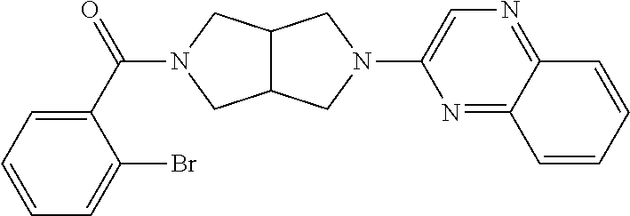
C12C(CN(C(C3=CC=CC=C3Br)=O)C1)CN(C1=CN=C3C(=N1)C=CC=C3)C2
